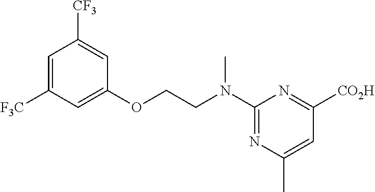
C1=C([F3C])C=C(OCCN(C2=NC(C)=CC([CO2H])=N2)C)C=C1[CF3]
